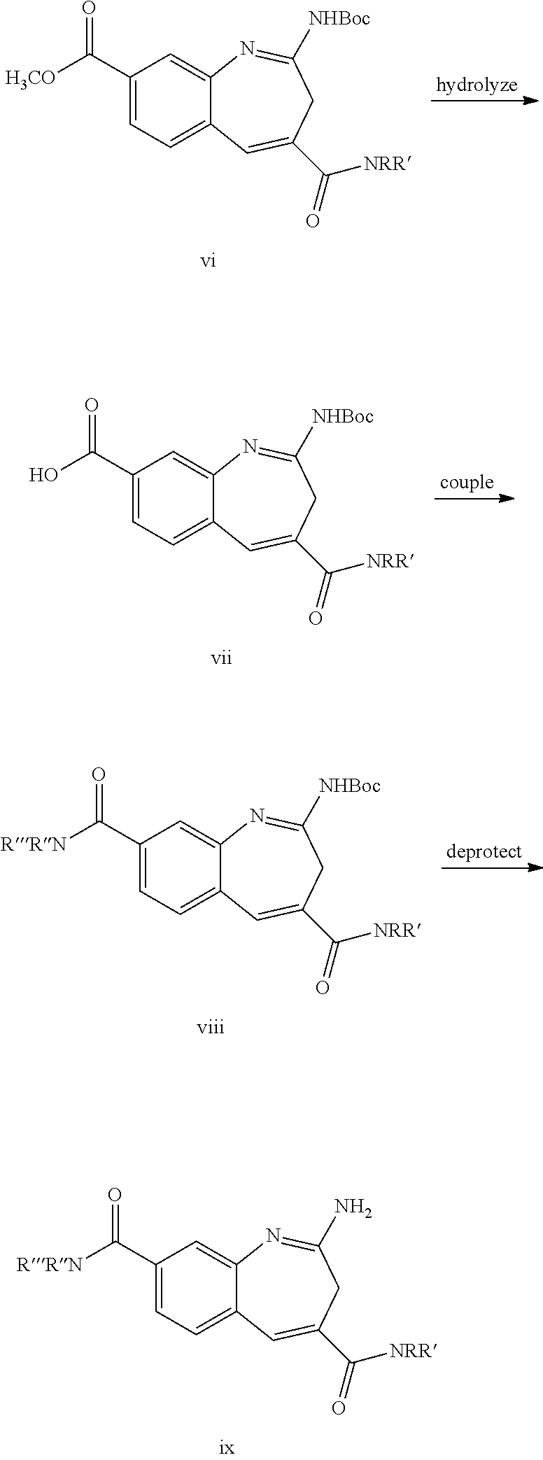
C1(C([H3CO])=O)=CC=C2C(=C1)N=C([NHBoc])CC(C([NRR])=O)=C2.C1(C(O)=O)=CC=C2C(=C1)N=C([NHBoc])CC(C([NRR])=O)=C2.C1(C([RRN])=O)=CC=C2C(=C1)N=C([NHBoc])CC(C([NRR])=O)=C2.C1(C([RRN])=O)=CC=C2C(=C1)N=C(N)CC(C([NRR])=O)=C2
